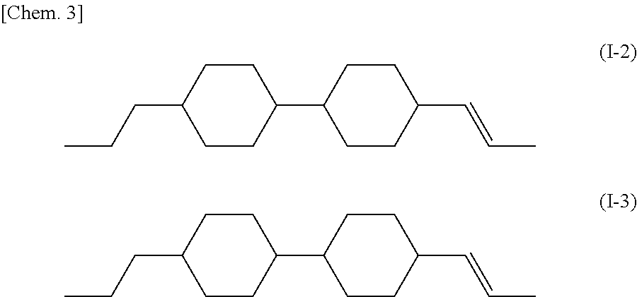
C1CC(CCC)CCC1C1CCC(C=CC)CC1.C1CC(CCC)CCC1C1CCC(C=CC)CC1
